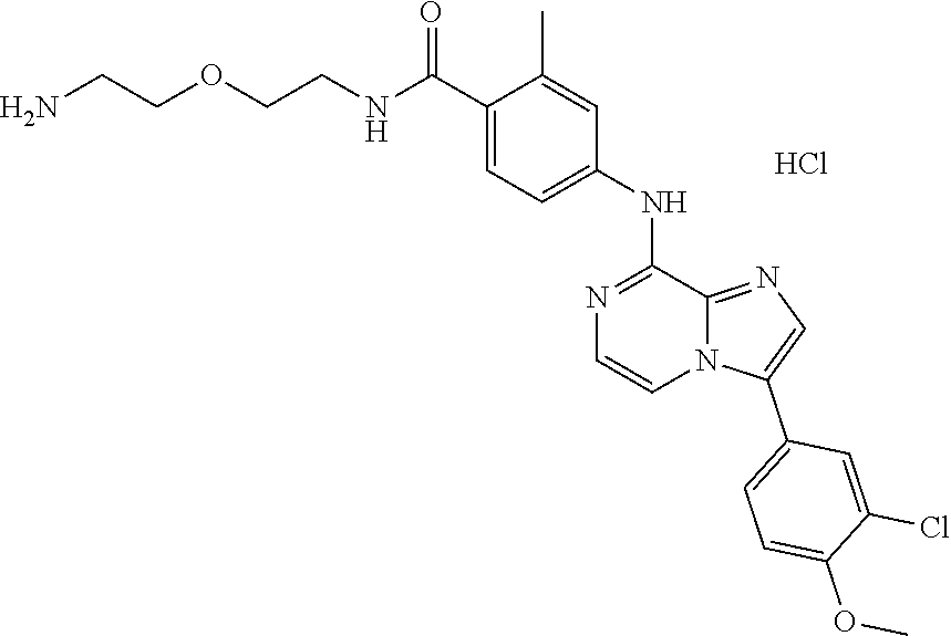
N(C(C1=CC=C(NC2=NC=CN3C2=NC=C3C2=CC=C(OC)C(Cl)=C2)C=C1C)=O)CCOCCN.Cl
